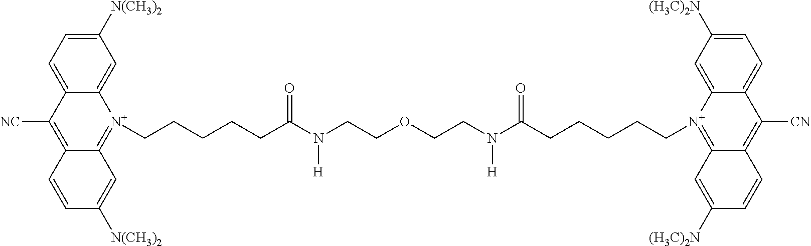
C12=C([NC])C3=CC=C([N(CH3)2])C=C3[N+](CCCCCC(N(CCOCCN(C(CCCCC[N+]3=C4C(=C([CN])C5=CC=C([(H3C)2N])C=C53)C=CC([(H3C)2N])=C4)=O)[H])[H])=O)=C1C=C([N(CH3)2])C=C2
